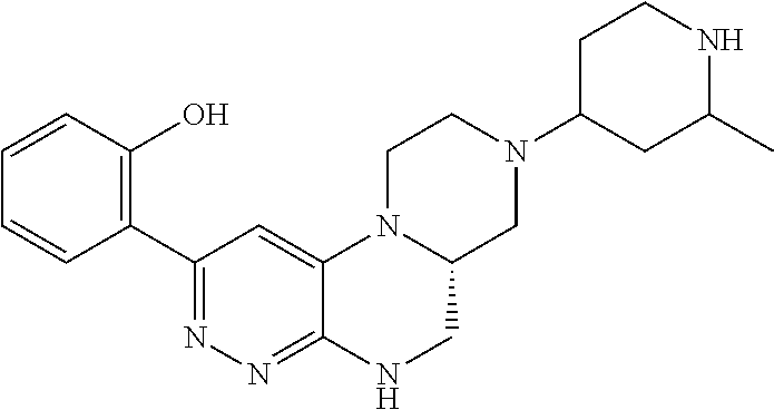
N1(C2CC(C)NCC2)CC2N(CC1)C1=CC(C3=C(O)C=CC=C3)=NN=C1NC2
